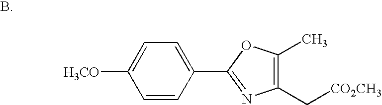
C1=CC(C2=NC(C[CO2CH3])=C(C)O2)=CC=C1[H3CO]
